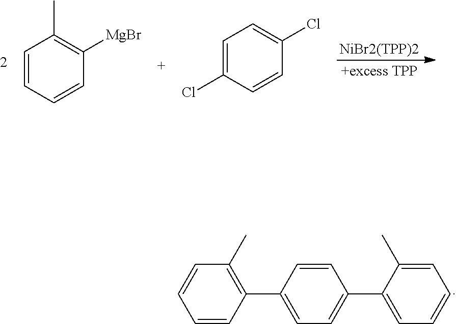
C1=CC(C2=CC=CC=C2C)=CC=C1C1=C(C)C=CC=C1.[NiBr2(TPP)2].C1=CC=CC([MgBr])=C1C.C1=C(Cl)C=CC(Cl)=C1
